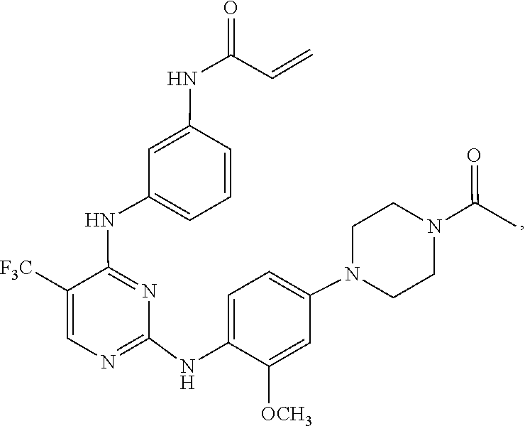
C1CN(C2=CC=C(NC3=NC=C([F3C])C(NC4=CC=CC(NC(C=C)=O)=C4)=N3)C([OCH3])=C2)CCN1C(C)=O
